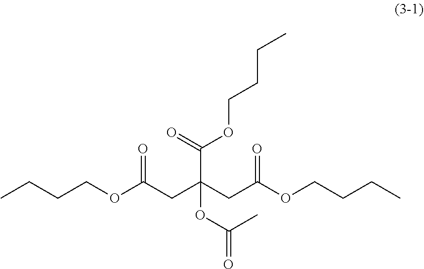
CCCCOC(CC(CC(OCCCC)=O)(OC(C)=O)C(=O)OCCCC)=O
